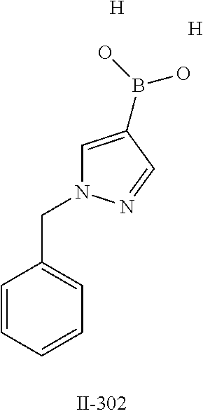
C1=C(B(O)O)C=NN1CC1=CC=CC=C1.[H].[H]
